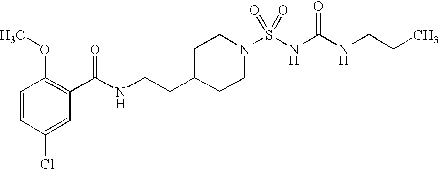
C1=CC(Cl)=CC(C(NCCC2CCN(S(NC(NCCC)=O)(=O)=O)CC2)=O)=C1OC
